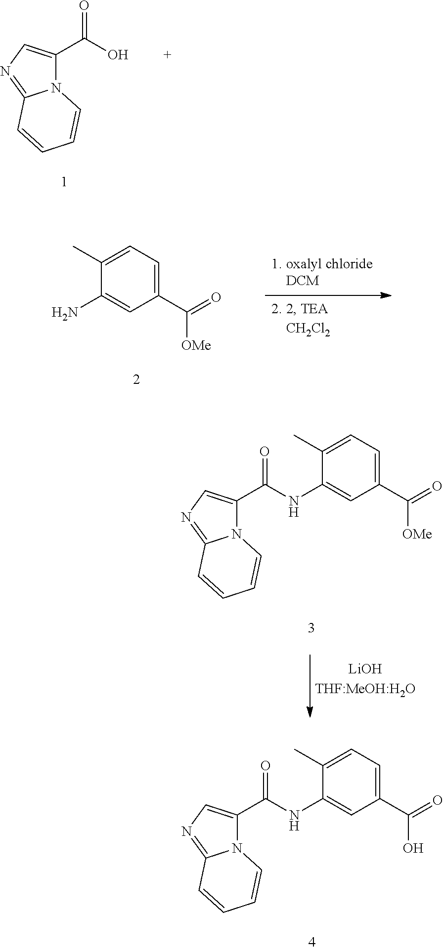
O=C(O)C1=CN=C2N1C=CC=C2.C1(C(=O)[OMe])=CC=C(C)C(N)=C1.C1(C(=O)[OMe])=CC=C(C)C(NC(=O)C2=CN=C3N2C=CC=C3)=C1.C1(C(=O)O)=CC=C(C)C(NC(=O)C2=CN=C3N2C=CC=C3)=C1
